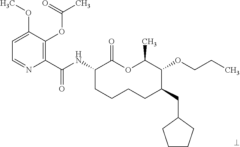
C1(C(NC2CCCCC(CC3CCCC3)C(OCCC)C(C)OC2=O)=O)=C(OC(C)=O)C(OC)=CC=N1
